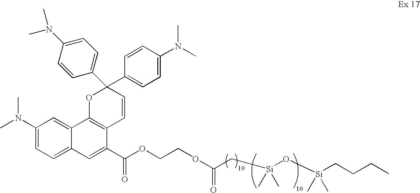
C1(N(C)C)=CC=C2C(=C1)C1=C(C(C(OCCOC(C[Si](O[Si](CCCC)(C)C)(C)C)=O)=O)=C2)C=CC(C2=CC=C(N(C)C)C=C2)(C2=CC=C(N(C)C)C=C2)O1
